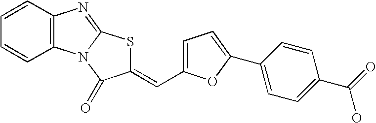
C1=CC2=C(C=C1)N1C(=N2)SC(=CC2=CC=C(C3=CC=C(C(=O)O)C=C3)O2)C1=O
